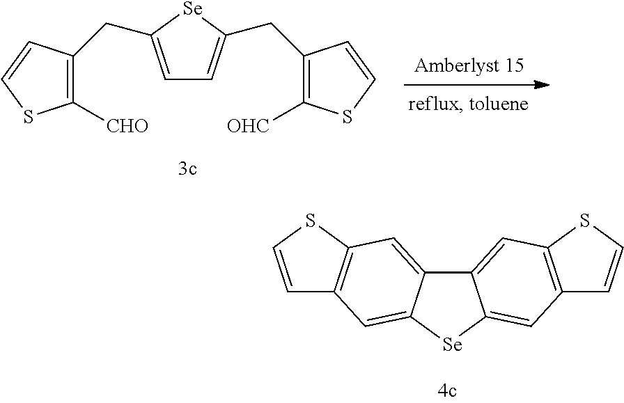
C1=C(CC2=C([CHO])SC=C2)[Se]C(CC2=C([OHC])SC=C2)=C1.C1=CSC2=C1C=C1[Se]C3=CC4=C(SC=C4)C=C3C1=C2
